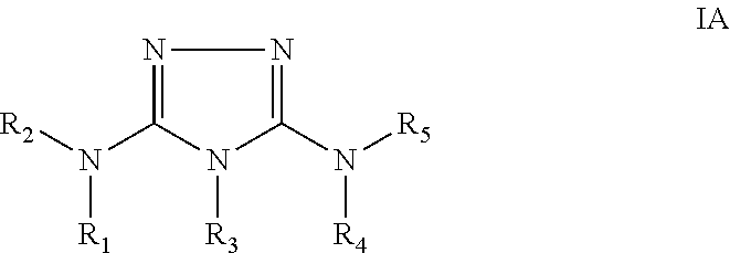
[R2]N(C1=NN=C(N([R5])[R4])N1[R3])[R1]
